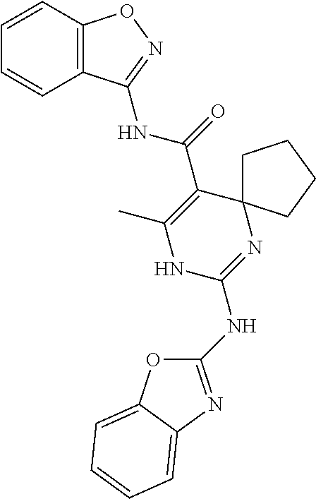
C1=CC2=C(C=C1)ON=C2NC(=O)C1=C(C)NC(NC2=NC3=CC=CC=C3O2)=NC12CCCC2
